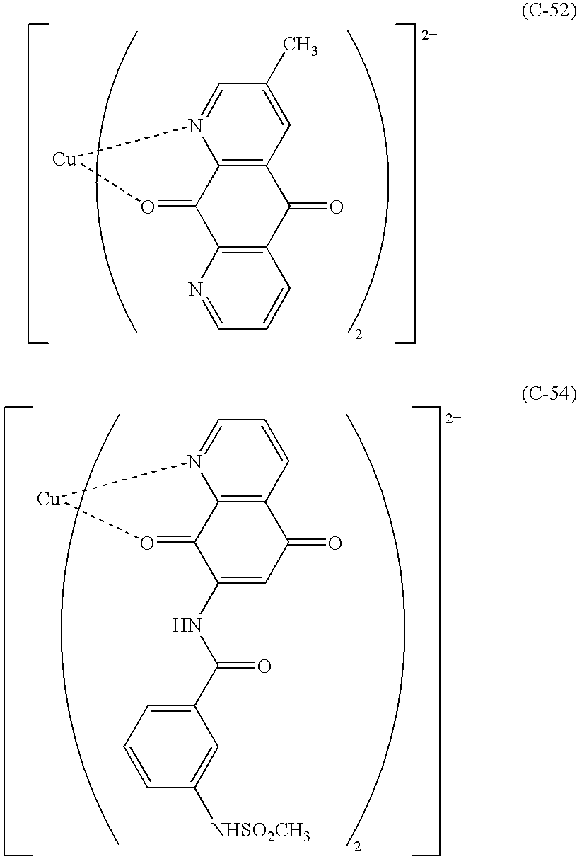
C1=N2C3=C(C=C1)C(=O)C=C(NC(=O)C1=CC=CC([NHSO2CH3])=C1)C3=O[Cu]2.C1=N2C3=C(C=C1C)C(=O)C1=C(C3=O[Cu]2)N=CC=C1
